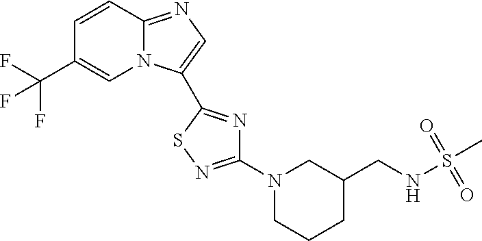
C12=NC=C(C3=NC(N4CCCC(CNS(C)(=O)=O)C4)=NS3)N1C=C(C(F)(F)F)C=C2
